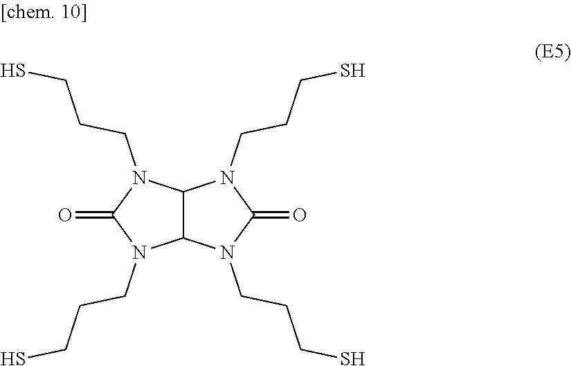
C12C(N(CCCS)C(=O)N1CCCS)N(CCCS)C(=O)N2CCCS
